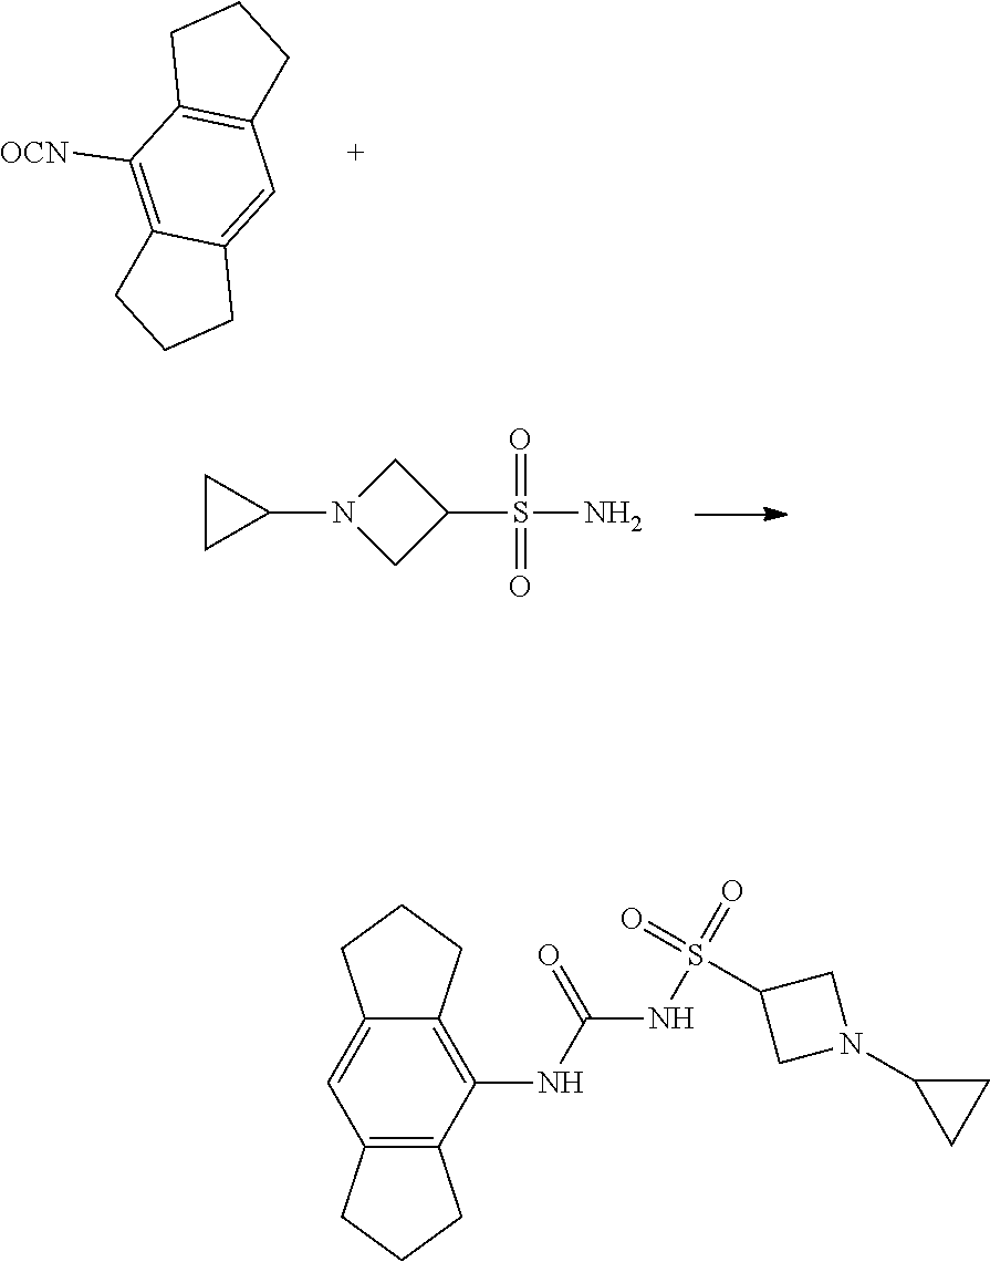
C1C2=C(C([OCN])=C3C(=C2)CCC3)CC1.O=S(=O)(C1CN(C2CC2)C1)N.O=S(NC(NC1=C2C(=CC3=C1CCC3)CCC2)=O)(=O)C1CN(C2CC2)C1
